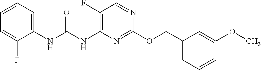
C1(OCC2=CC=CC(OC)=C2)=NC(NC(NC2=CC=CC=C2F)=O)=C(F)C=N1
